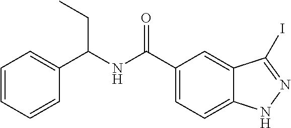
C12=CC=C(C(NC(CC)C3=CC=CC=C3)=O)C=C1C(I)=NN2
